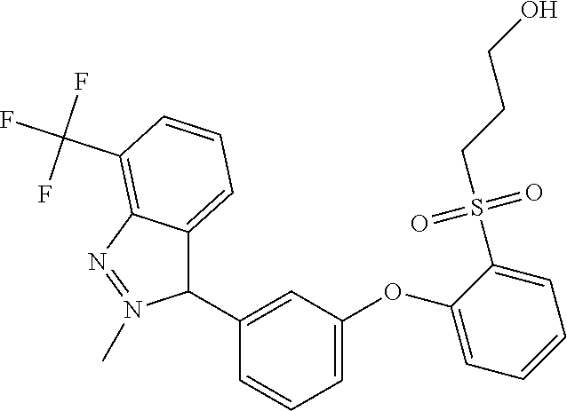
O(C1=CC=CC=C1S(CCCO)(=O)=O)C1=CC=CC(C2C3=CC=CC(C(F)(F)F)=C3N=N2C)=C1
